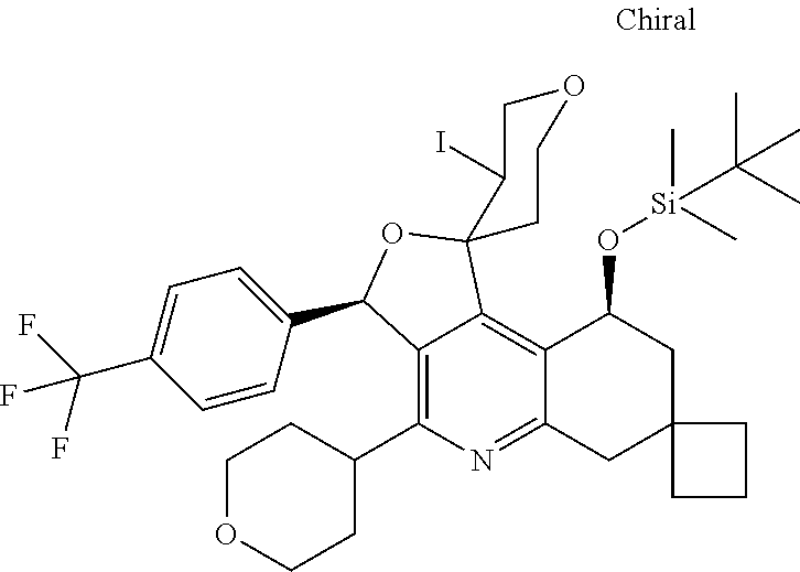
C12=C(C3CCOCC3)N=C3C(=C1C1(OC2C2=CC=C(C(F)(F)F)C=C2)CCOCC1I)C(O[Si](C)(C(C)(C)C)C)CC1(C3)CCC1
